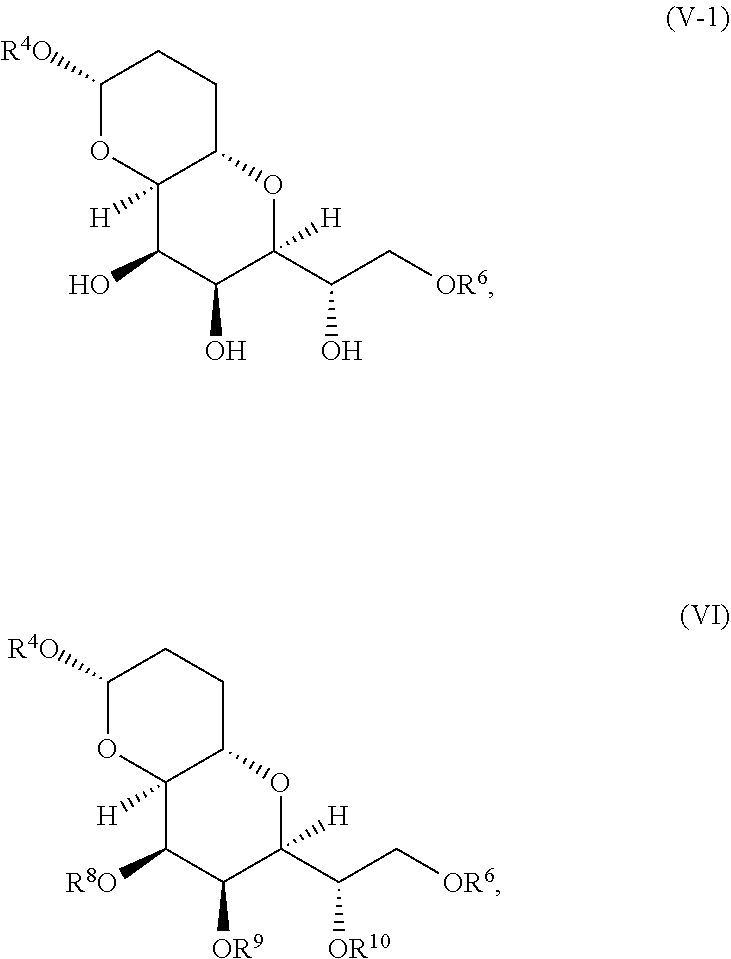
C1([R4O])OC2([H])C(CC1)OC([H])(C(C[OR6])O)C(O)C2O.C1([R4O])OC2([H])C(CC1)OC([H])(C(C[OR6])[OR10])C([OR9])C2[R8O]
